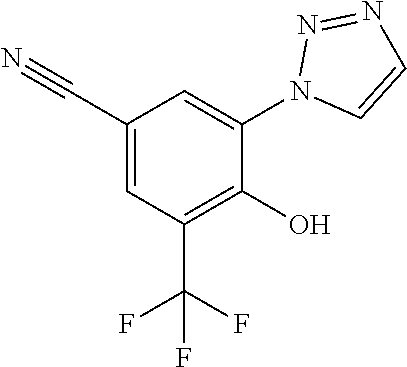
C1=C(C#N)C=C(N2N=NC=C2)C(O)=C1C(F)(F)F
